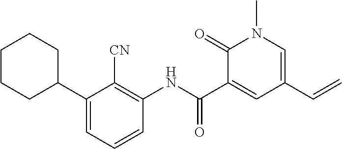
C1(=O)C(C(NC2=C([CN])C(C3CCCCC3)=CC=C2)=O)=CC(C=C)=CN1C
